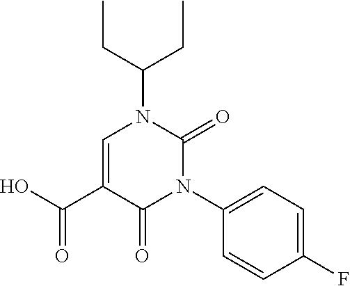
C1=C(C(O)=O)C(=O)N(C2=CC=C(F)C=C2)C(=O)N1C(CC)CC
